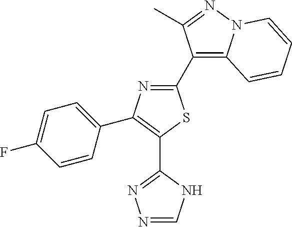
N1=CNC(C2=C(C3=CC=C(F)C=C3)N=C(C3=C4N(N=C3C)C=CC=C4)S2)=N1
